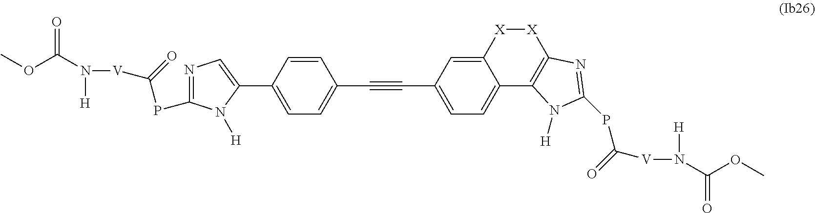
COC(N([H])[V]C(=O)PC1=NC=C(C2=CC=C(C#CC3=CC=C4C(=C3)[X][X]C3=C4N([H])C(PC([V]N([H])C(OC)=O)=O)=N3)C=C2)N1[H])=O
